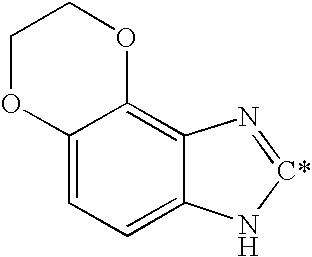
C12=CC=C3C(=C1OCCO2)N=[C*]N3
